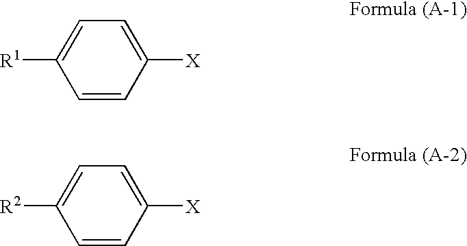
C1=CC([X])=CC=C1[R1].C1=CC([X])=CC=C1[R2]
